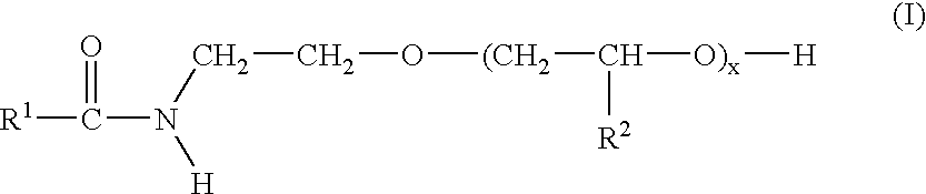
[R1]C(N(CCO[(CH2]C([O)x][H])[R2])[H])=O
